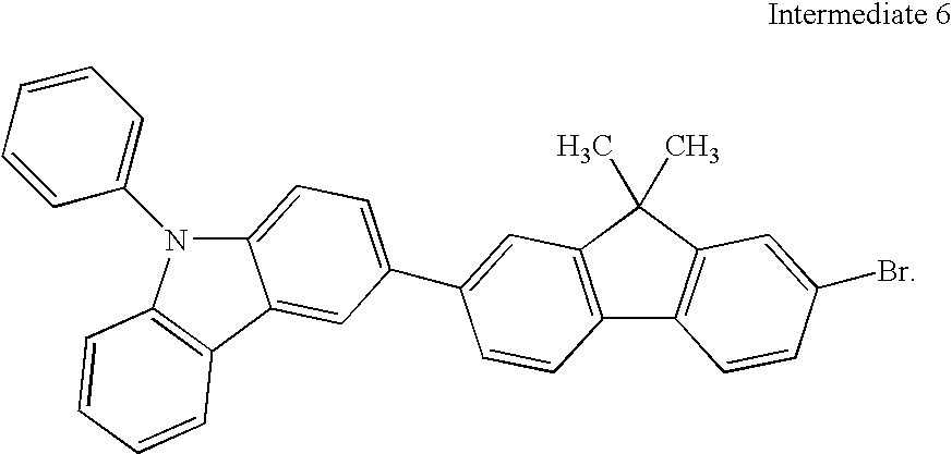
C12=CC=C(C3=CC4=C(C5=C(C4(C)C)C=C(Br)C=C5)C=C3)C=C1C1=C(N2C2=CC=CC=C2)C=CC=C1
